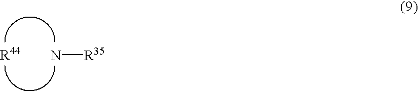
[R44].N[R35]
